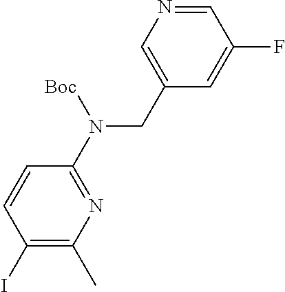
C1(N(CC2=CN=CC(F)=C2)[Boc])=NC(C)=C(I)C=C1
